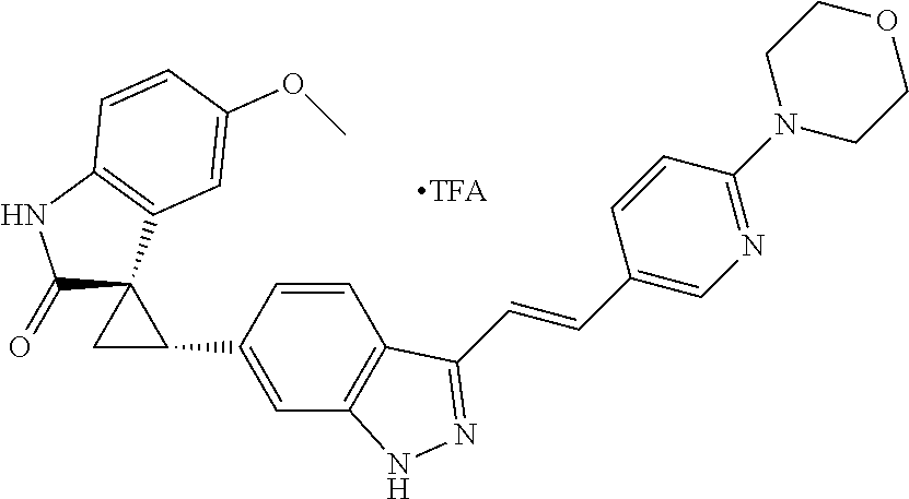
C1C(C2=CC3=C(C=C2)C(C=CC2=CN=C(N4CCOCC4)C=C2)=NN3)C12C(=O)NC1=C2C=C(OC)C=C1
